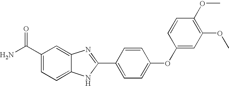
C1(C(N)=O)=CC=C2C(=C1)N=C(C1=CC=C(OC3=CC(OC)=C(OC)C=C3)C=C1)N2
